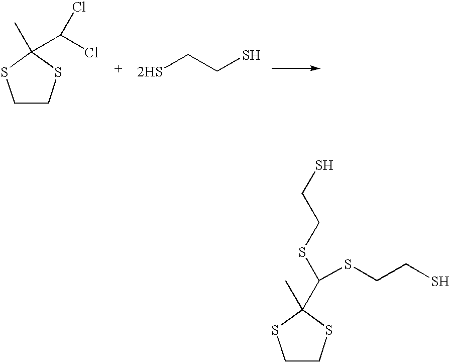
C1CSC(C)(C(Cl)Cl)S1.[2HS]CCS.C1CSC(C)(C(SCCS)SCCS)S1
